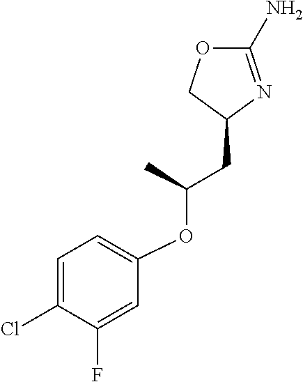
C1(N)=NC(CC(OC2=CC=C(Cl)C(F)=C2)C)CO1
